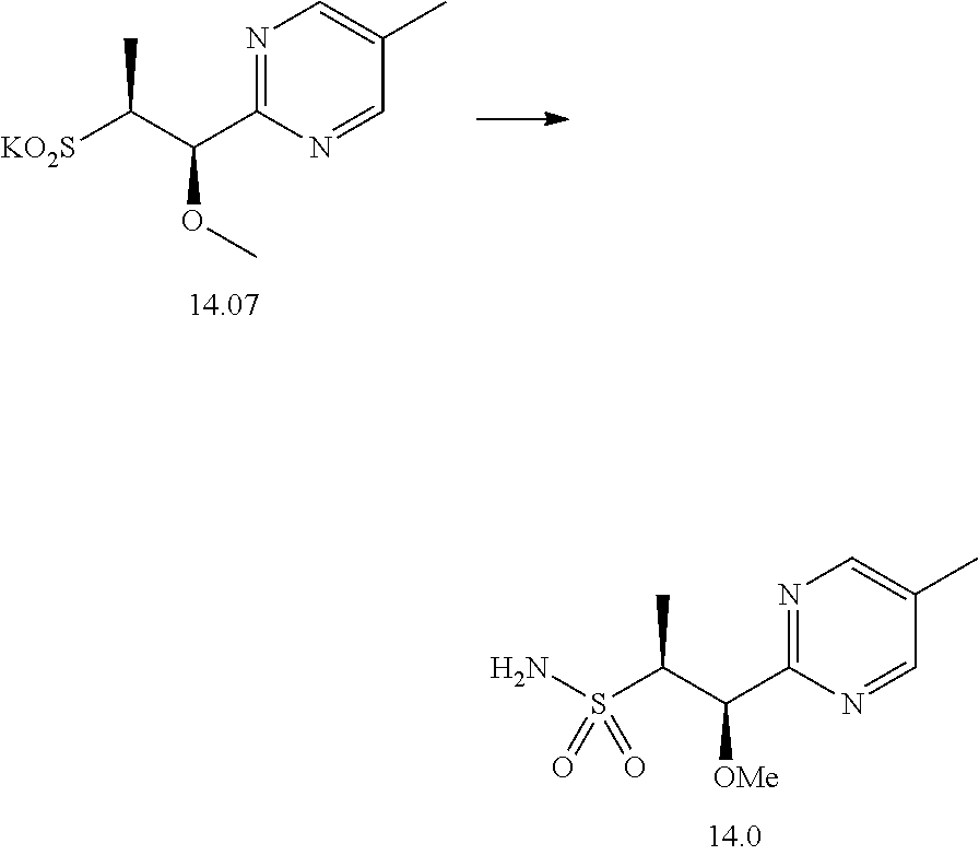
N1=C(C(C(S(N)(=O)=O)C)[OMe])N=CC(C)=C1.N1=C(C(C([KO2S])C)OC)N=CC(C)=C1
